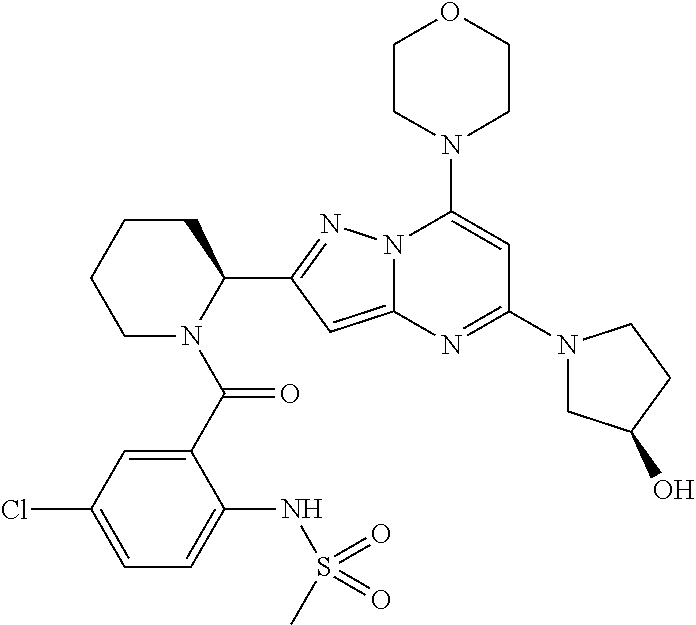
C1N(C(C2=CC(Cl)=CC=C2NS(C)(=O)=O)=O)C(C2=NN3C(=C2)N=C(N2CC(O)CC2)C=C3N2CCOCC2)CCC1
